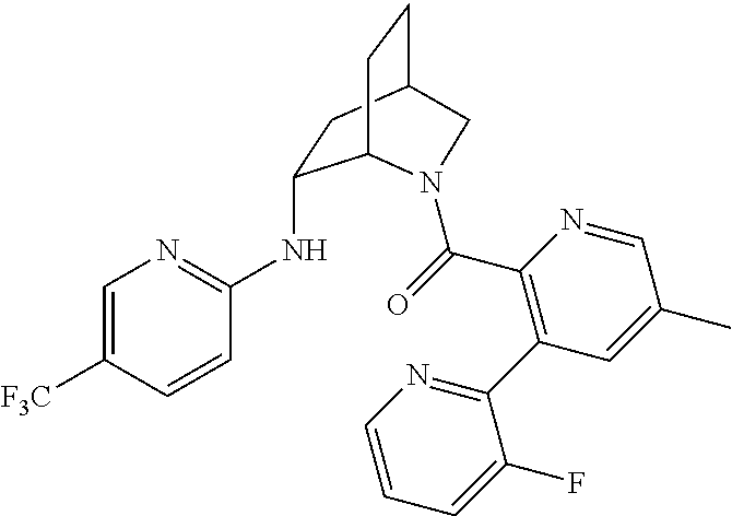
[F3C]C1=CN=C(NC2CC3CCC2N(C(=O)C2=C(C4=NC=CC=C4F)C=C(C)C=N2)C3)C=C1
